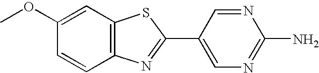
C1(OC)=CC2=C(C=C1)N=C(C1=CN=C(N)N=C1)S2
